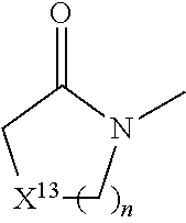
[X13]1CN(C)C(=O)C1
